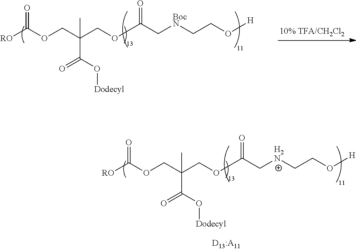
[RO]C(OCC(COC(C[BocN]CCO[H])=O)(C(O[Dodecyl])=O)C)=O.[RO]C(OCC(COC(C[H2N]CCO[H])=O)(C(O[Dodecyl])=O)C)=O
